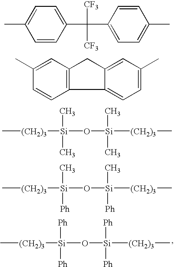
C[(CH2)3][Si]([Ph])([Ph])O[Si]([Ph])([Ph])[(CH2)3]C.CC1=CC=C(C(C2=CC=C(C)C=C2)([CF3])[CF3])C=C1.C12=CC=C(C)C=C1CC1=C2C=CC(C)=C1.C[(CH2)3][Si](C)(C)O[Si](C)(C)[(CH2)3]C.C[(CH2)3][Si](C)([Ph])O[Si](C)([Ph])[(CH2)3]C
